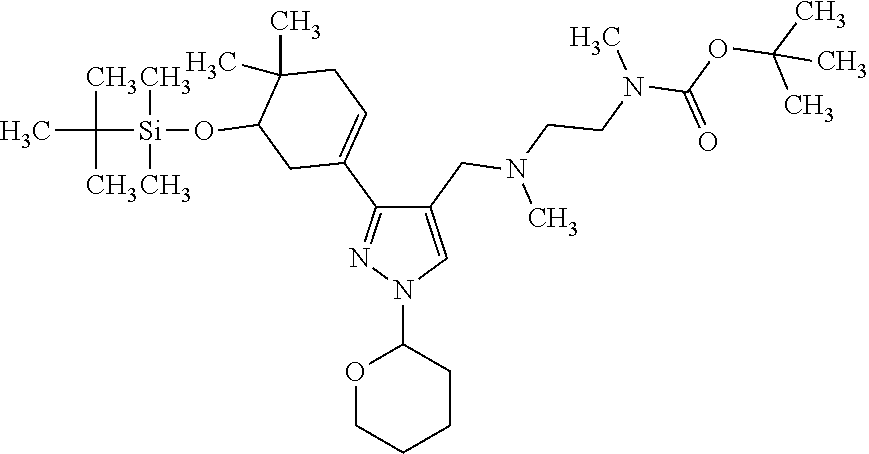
C1(C2=CCC(C)(C)C(O[Si](C)(C)C(C)(C)C)C2)=NN(C2OCCCC2)C=C1CN(C)CCN(C(OC(C)(C)C)=O)C
